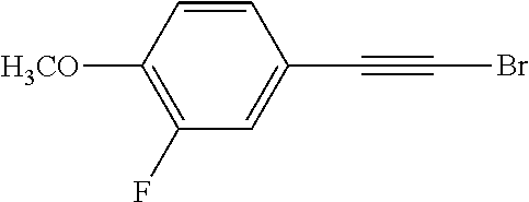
C1=CC([H3CO])=C(F)C=C1C#CBr
